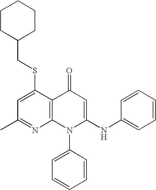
C1(C)=NC2=C(C(SCC3CCCCC3)=C1)C(=O)C=C(NC1=CC=CC=C1)N2C1=CC=CC=C1
